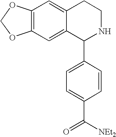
C12=C(C=C3C(=C1)CCNC3C1=CC=C(C([NEt2])=O)C=C1)OCO2
